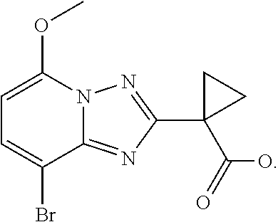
C1=C(OC)N2C(=NC(C3(C(O)=O)CC3)=N2)C(Br)=C1
